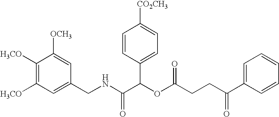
C1=C(CNC(C(OC(CCC(C2=CC=CC=C2)=O)=O)C2=CC=C([CO2CH3])C=C2)=O)C=C([OCH3])C([H3CO])=C1[H3CO]
